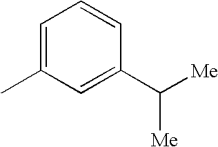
C1=C(C)C=C(C([Me])[Me])C=C1
